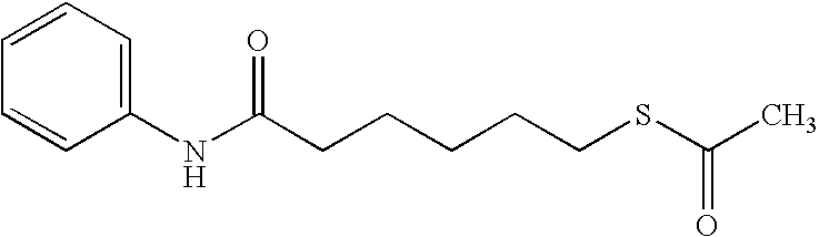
C(CCCCSC(=O)C)C(NC1=CC=CC=C1)=O
